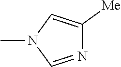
CN1C=NC([Me])=C1
